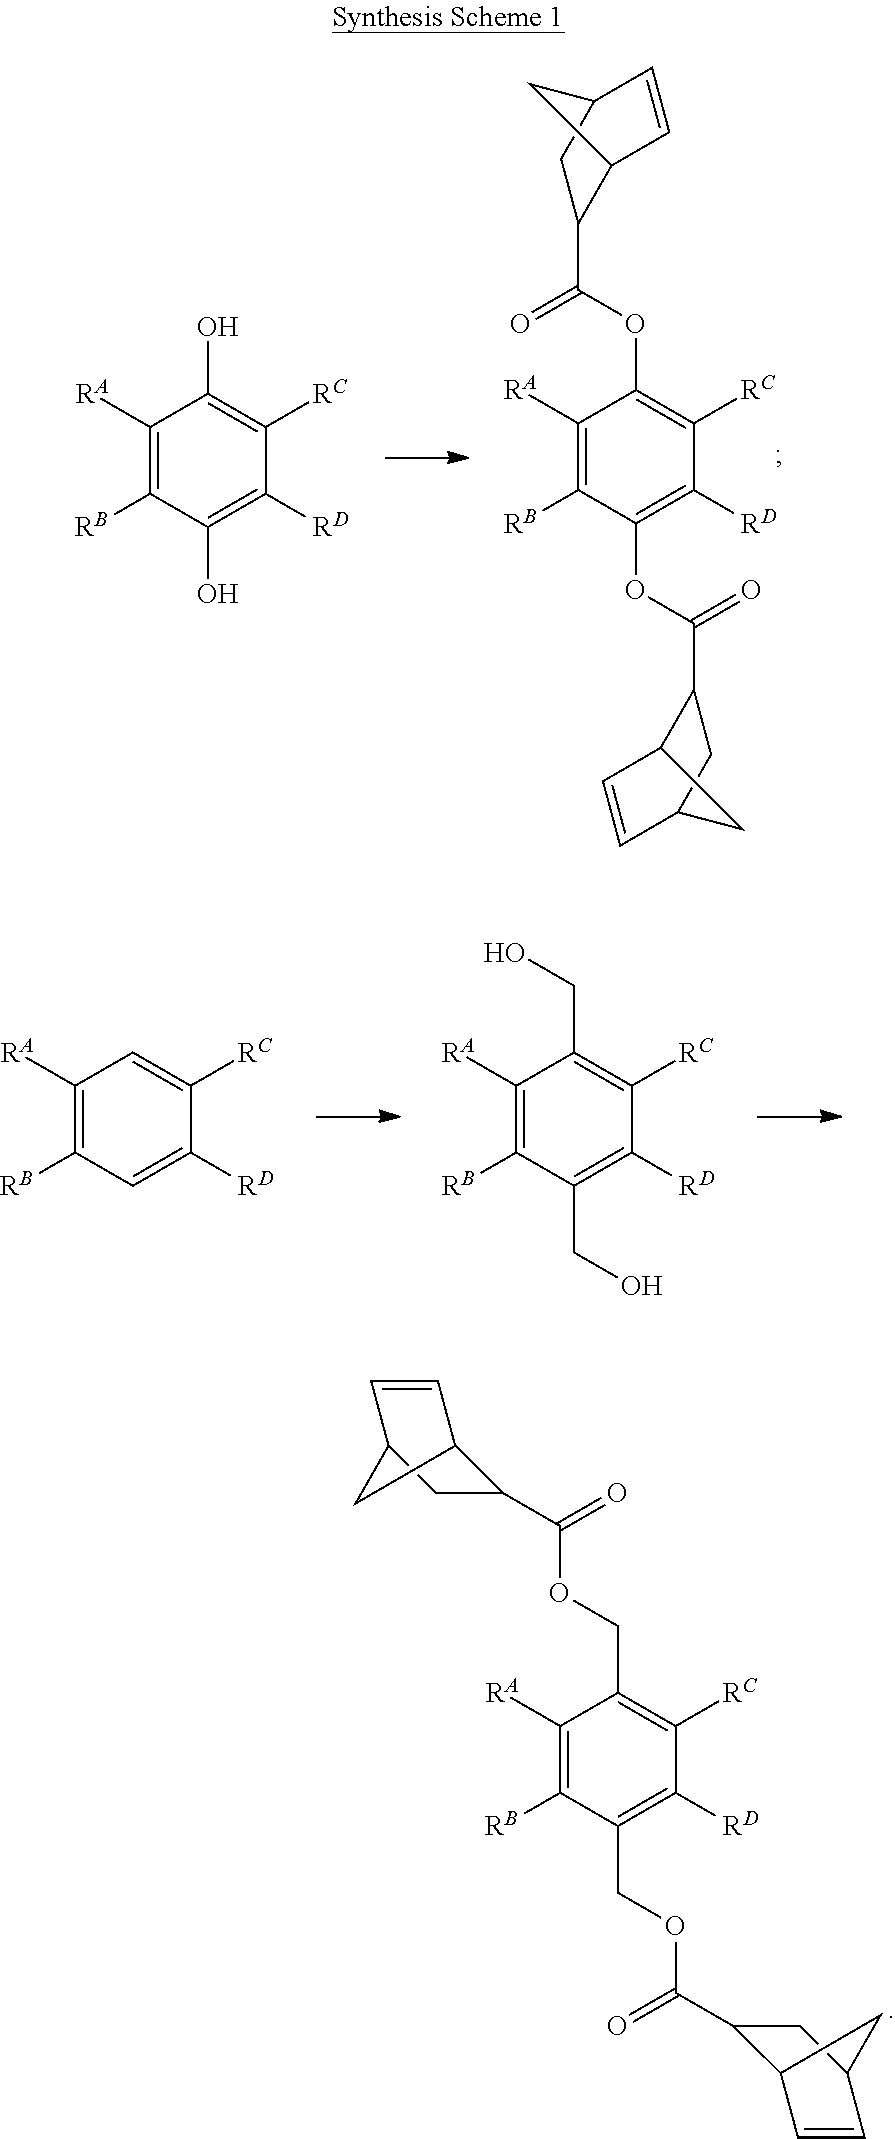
C1([RA])=C([RB])C(O)=C([RD])C([RC])=C1O.C1([RA])=C([RB])C(OC(=O)C2C3C=CC(C2)C3)=C([RD])C([RC])=C1OC(=O)C1C2C=CC(C1)C2.C1([RA])=C([RB])C=C([RD])C([RC])=C1.C1([RA])=C([RB])C(CO)=C([RD])C([RC])=C1CO.C1([RA])=C([RB])C(COC(=O)C2C3C=CC(C2)C3)=C([RD])C([RC])=C1COC(=O)C1C2C=CC(C1)C2
